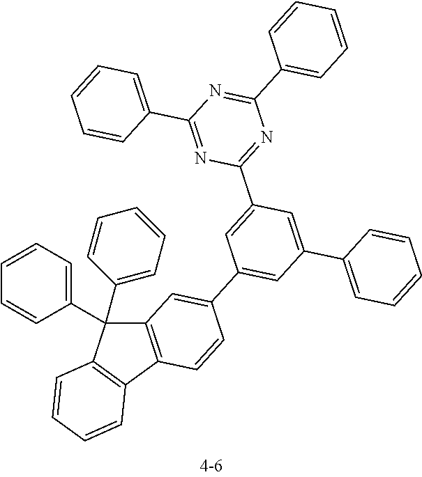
C1(C2=CC=CC=C2)(C2=CC=CC=C2)C2=C(C3=C1C=CC=C3)C=CC(C1=CC(C3=CC=CC=C3)=CC(C3=NC(C4=CC=CC=C4)=NC(C4=CC=CC=C4)=N3)=C1)=C2
